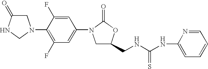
C1C(CNC(NC2=CC=CC=N2)=S)OC(=O)N1C1=CC(F)=C(N2CC(=O)NC2)C(F)=C1
